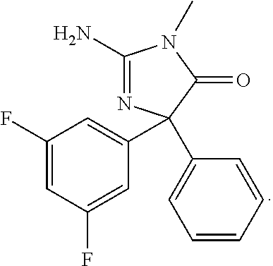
C1(N)=NC(C2=CC=CC=C2)(C2=CC(F)=CC(F)=C2)C(=O)N1C
